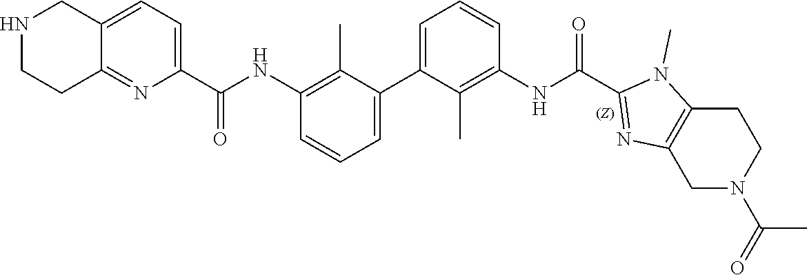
C1=CC=C(C2=CC=CC(NC(=O)C3=CC=C4C(=N3)CCNC4)=C2C)C(C)=C1NC(=O)C1=NC2=C(N1C)CCN(C(=O)C)C2
